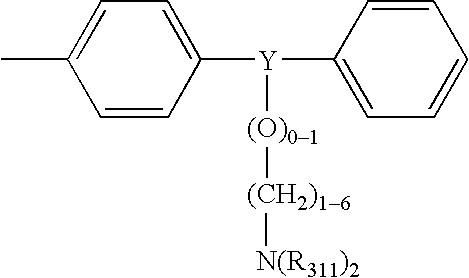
C1=C(C)C=CC([Y](C2=CC=CC=C2)O[(CH2)16][N(R311)2])=C1
